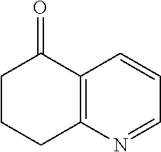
C1CCC2=C(C1=O)C=CC=N2
